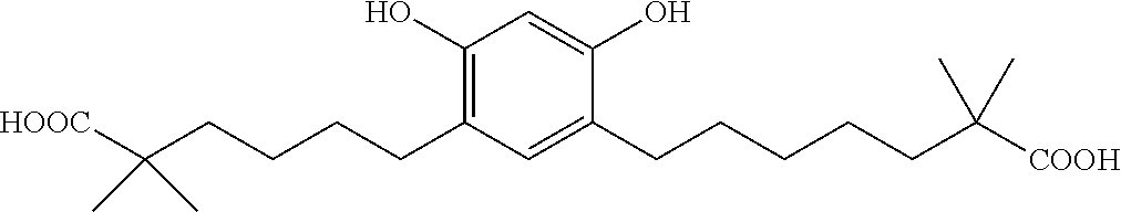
C1(CCCCC(C)(C)[HOOC])=C(O)C=C(O)C(CCCCCC(C)(C)[COOH])=C1
